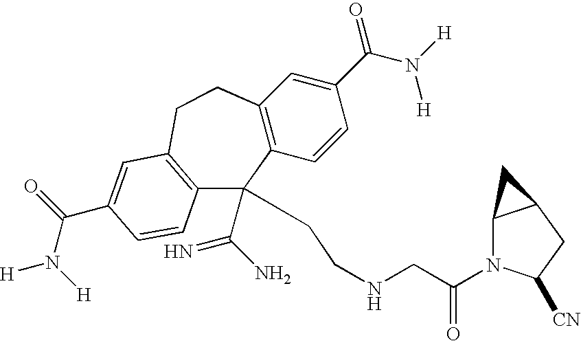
C12=C(C=CC(C(N([H])[H])=O)=C1)C(C(N)=N)(CCNCC(N1C3C(CC1[CN])C3)=O)C1=C(CC2)C=C(C(N([H])[H])=O)C=C1
